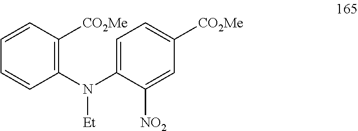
C1=CC=CC(N(C2=CC=C([CO2Me])C=C2[NO2])[Et])=C1[CO2Me]
